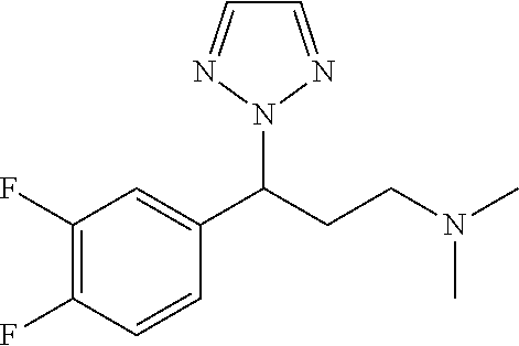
C1(F)=C(F)C=CC(C(CCN(C)C)N2N=CC=N2)=C1
